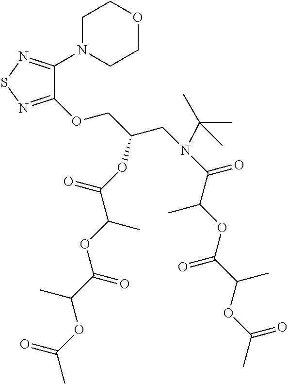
C1(OCC(CN(C(C)(C)C)C(C(OC(C(OC(C)=O)C)=O)C)=O)OC(C(OC(C(OC(C)=O)C)=O)C)=O)=NSN=C1N1CCOCC1
